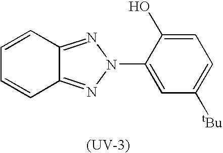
C1=C(O)C(N2N=C3C(=N2)C=CC=C3)=CC([tBu])=C1.[(UV-3)]
